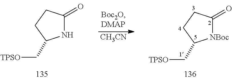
[CH3CN].[NBoc]1C(=O)CCC1C[TPSO].N1C(=O)CCC1C[TPSO]
